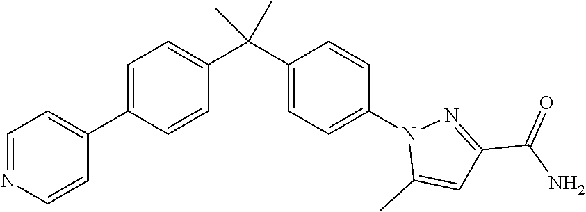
C1=NC=CC(C2=CC=C(C(C3=CC=C(N4C(C)=CC(C(N)=O)=N4)C=C3)(C)C)C=C2)=C1
